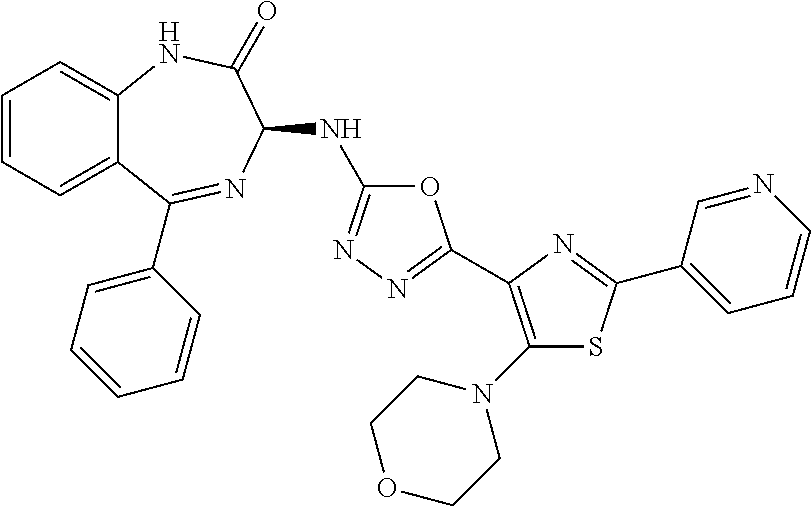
C1(N2CCOCC2)=C(C2=NN=C(NC3N=C(C4=CC=CC=C4)C4=CC=CC=C4NC3=O)O2)N=C(C2=CC=CN=C2)S1
